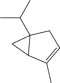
CC(C12C(C(C)=CC1)C2)C
